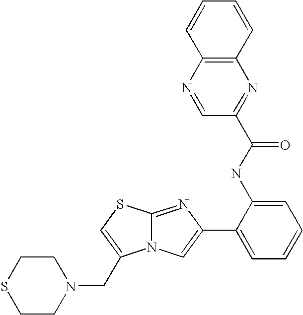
N12C(=NC(C3=CC=CC=C3NC(C3=NC4=C(N=C3)C=CC=C4)=O)=C1)SC=C2CN1CCSCC1
